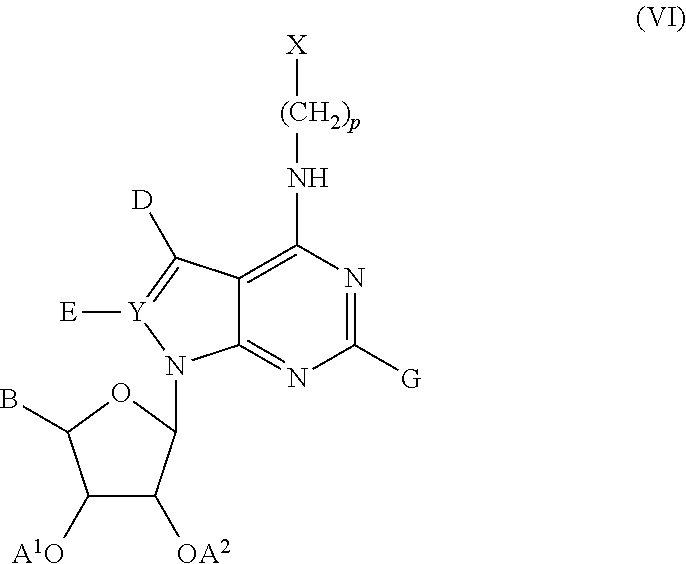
[A1O]C1C([OA2])C(N2C3=NC([G])=NC(N[(CH2)p][X])=C3C([D])=[Y]2[E])OC1B
